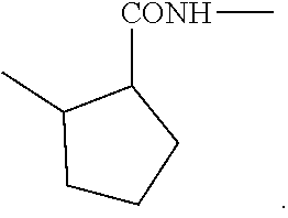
C1CCC([CONH]C)C1C
